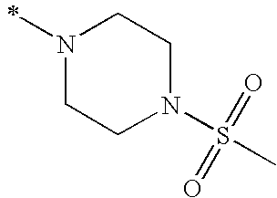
N1(C)CCN(S(C)(=O)=O)CC1
